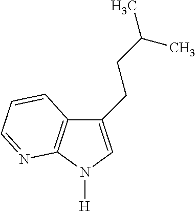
C1(CCC(C)C)=CN([H])C2=C1C=CC=N2
